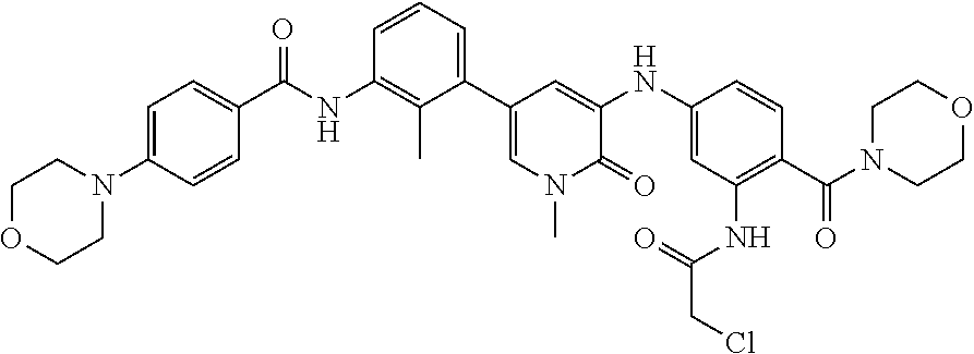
C1=C(N2CCOCC2)C=CC(C(NC2=C(C)C(C3=CN(C)C(=O)C(NC4=CC(NC(=O)CCl)=C(C(N5CCOCC5)=O)C=C4)=C3)=CC=C2)=O)=C1
